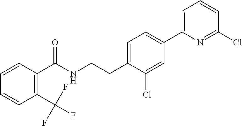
C(CNC(=O)C1=C(C(F)(F)F)C=CC=C1)C1=CC=C(C2=CC=CC(Cl)=N2)C=C1Cl
